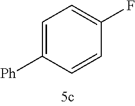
C1=C([Ph])C=CC(F)=C1
